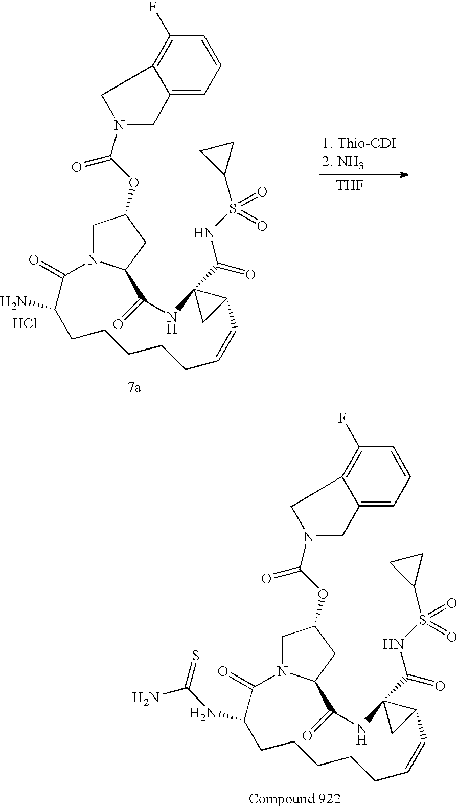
C1N2C(CC1OC(=O)N1CC3=C(F)C=CC=C3C1)C(=O)NC1(C(=O)NS(C3CC3)(=O)=O)C(C=CCCCCCC(NC(N)=S)C2=O)C1.[THF].C1N2C(CC1OC(=O)N1CC3=C(F)C=CC=C3C1)C(=O)NC1(C(=O)NS(C3CC3)(=O)=O)C(C=CCCCCCC(N)C2=O)C1.Cl
